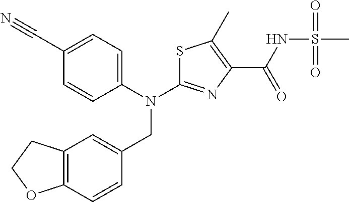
S1C(N(C2=CC=C(C#N)C=C2)CC2=CC3=C(C=C2)OCC3)=NC(C(NS(C)(=O)=O)=O)=C1C
